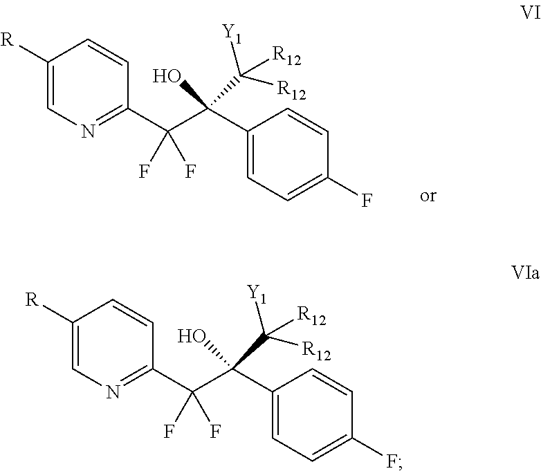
C1([R])=CN=C(C(C(C2=CC=C(F)C=C2)(O)C([R12])([Y1])[R12])(F)F)C=C1.C1([R])=CN=C(C(C(C2=CC=C(F)C=C2)(O)C([R12])([Y1])[R12])(F)F)C=C1
